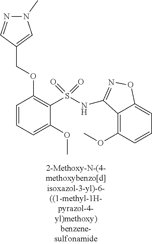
C1=CC=C(OC)C(S(=O)(=O)NC2=NOC3=CC=CC(OC)=C32)=C1OCC1=CN(C)N=C1
